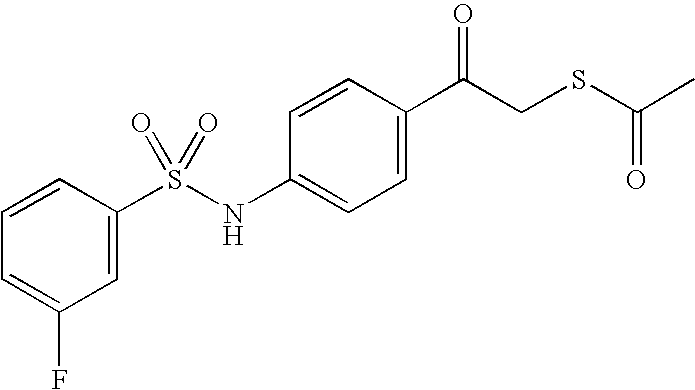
C1=C(C(CSC(C)=O)=O)C=CC(NS(C2=CC(F)=CC=C2)(=O)=O)=C1
